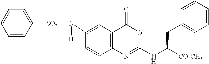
C1(N([SO2]C2=CC=CC=C2)[H])=C(C)C2=C(C=C1)N=C(NC([CO2CH3])CC1=CC=CC=C1)OC2=O
